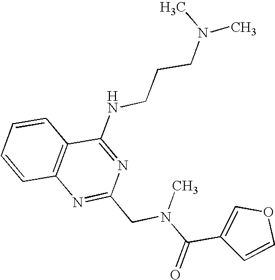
C1=CC2=C(C=C1)C(NCCCN(C)C)=NC(CN(C(C1=COC=C1)=O)C)=N2
